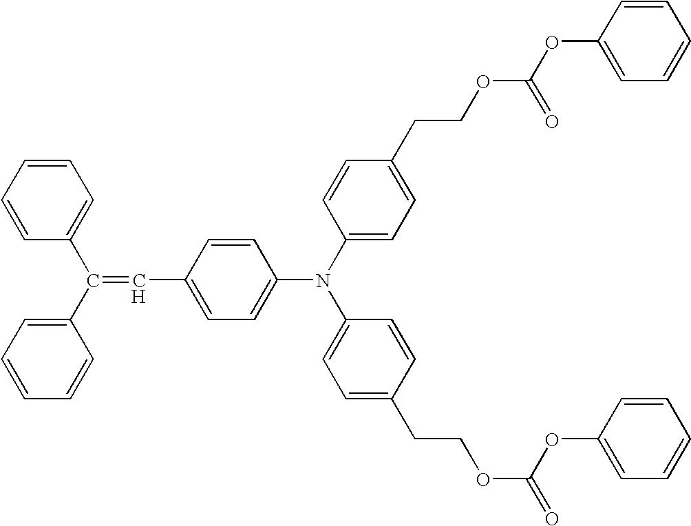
C1=CC=CC(C(C2=CC=CC=C2)=CC2=CC=C(N(C3=CC=C(CCOC(=O)OC4=CC=CC=C4)C=C3)C3=CC=C(CCOC(=O)OC4=CC=CC=C4)C=C3)C=C2)=C1
